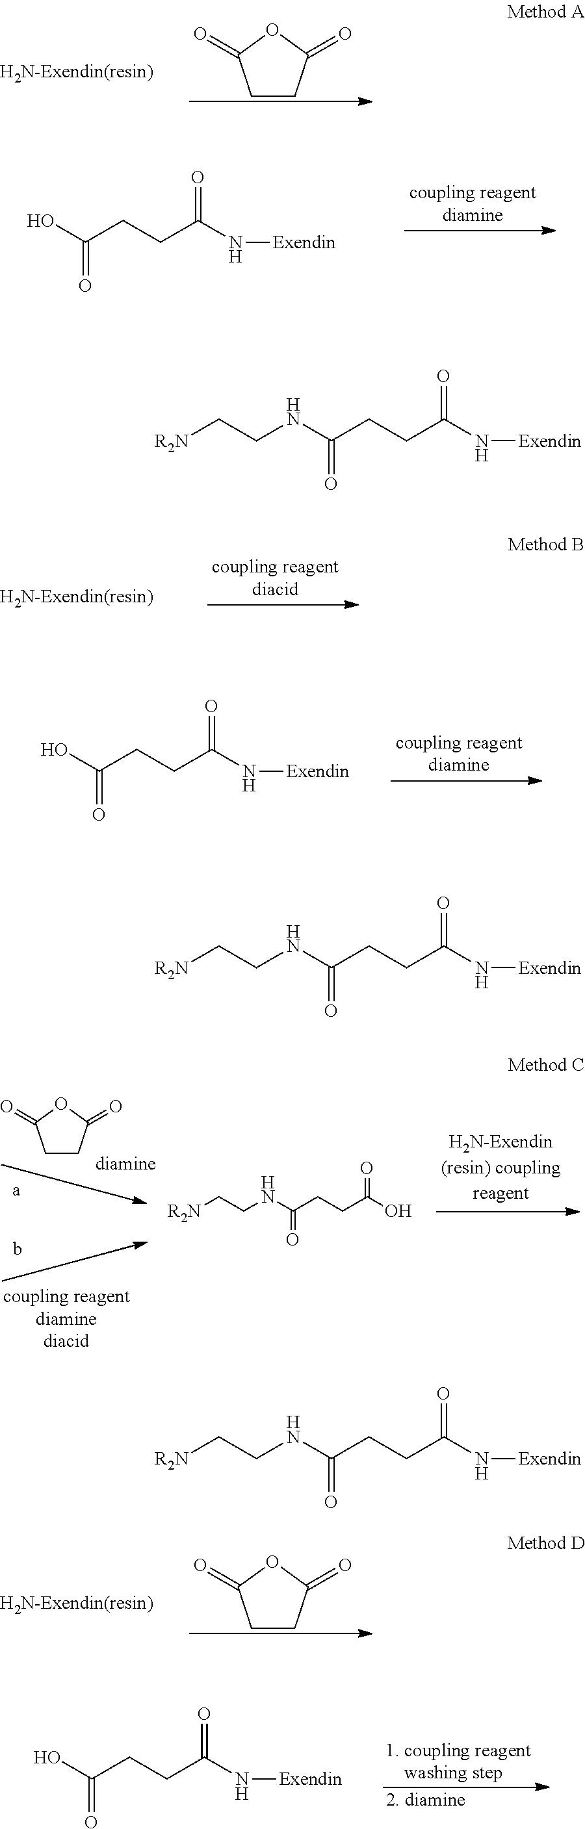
OC(CCC(N[Exendin])=O)=O.C1CC(=O)OC1=O.OC(CCC(N[Exendin])=O)=O.C1CC(=O)OC1=O.[R2N]CCNC(CCC(=O)O)=O.C1CC(=O)OC1=O.OC(CCC(N[Exendin])=O)=O.[R2N]CCNC(CCC(N[Exendin])=O)=O.[R2N]CCNC(CCC(N[Exendin])=O)=O.[R2N]CCNC(CCC(N[Exendin])=O)=O
